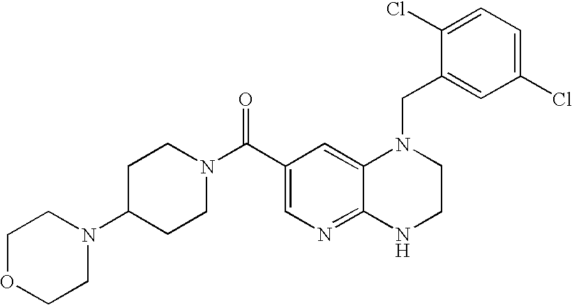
C12=NC=C(C(N3CCC(N4CCOCC4)CC3)=O)C=C1N(CC1=CC(Cl)=CC=C1Cl)CCN2
